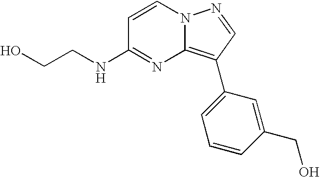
OCCNC1=NC2=C(C3=CC=CC(CO)=C3)C=NN2C=C1
